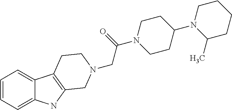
C1=CC=C2C(=C1)C1=C(N2)CN(CC(N2CCC(N3C(C)CCCC3)CC2)=O)CC1
